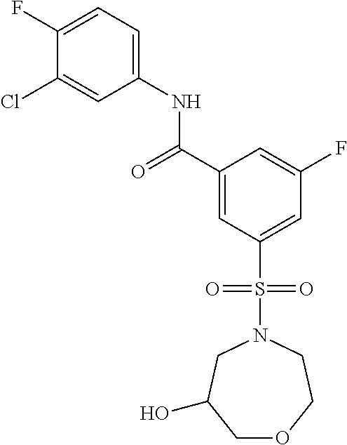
C1(F)=CC=C(NC(C2=CC(S(N3CC(O)COCC3)(=O)=O)=CC(F)=C2)=O)C=C1Cl
